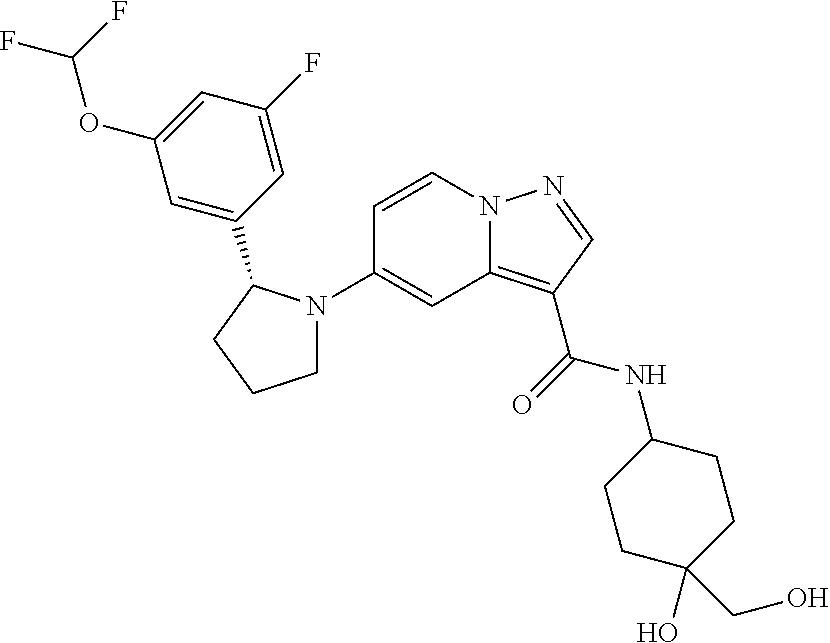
N12C(=C(C(=O)NC3CCC(O)(CO)CC3)C=N1)C=C(N1CCCC1C1=CC(OC(F)F)=CC(F)=C1)C=C2
